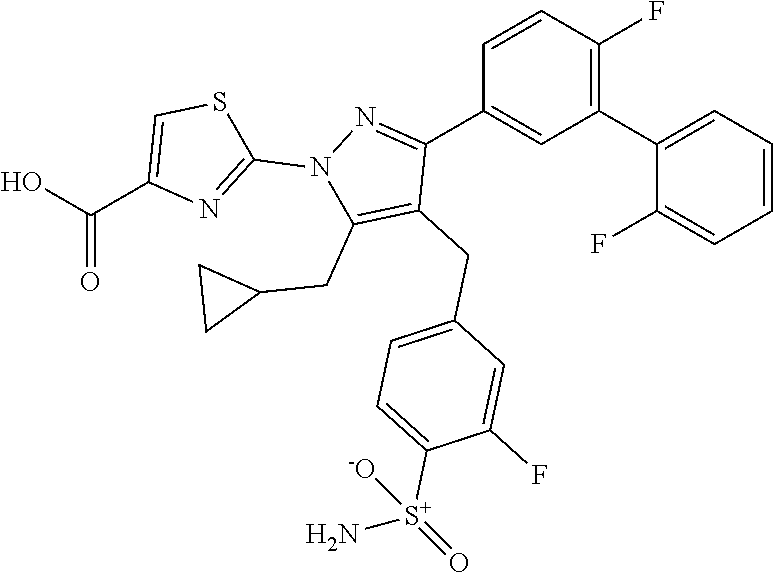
C1(C2=CC=CC=C2F)=C(F)C=CC(C2=NN(C3=NC(C(O)=O)=CS3)C(CC3CC3)=C2CC2=CC=C([S+](N)(=O)[-O])C(F)=C2)=C1
